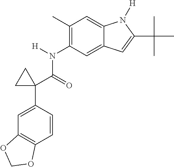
C1(N(C(C2(C3=CC4=C(C=C3)OCO4)CC2)=O)[H])=C(C)C=C2C(=C1)C=C(C(C)(C)C)N2[H]
